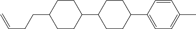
C1(CCC=C)CCC(C2CCC(C3=CC=C(C)C=C3)CC2)CC1
